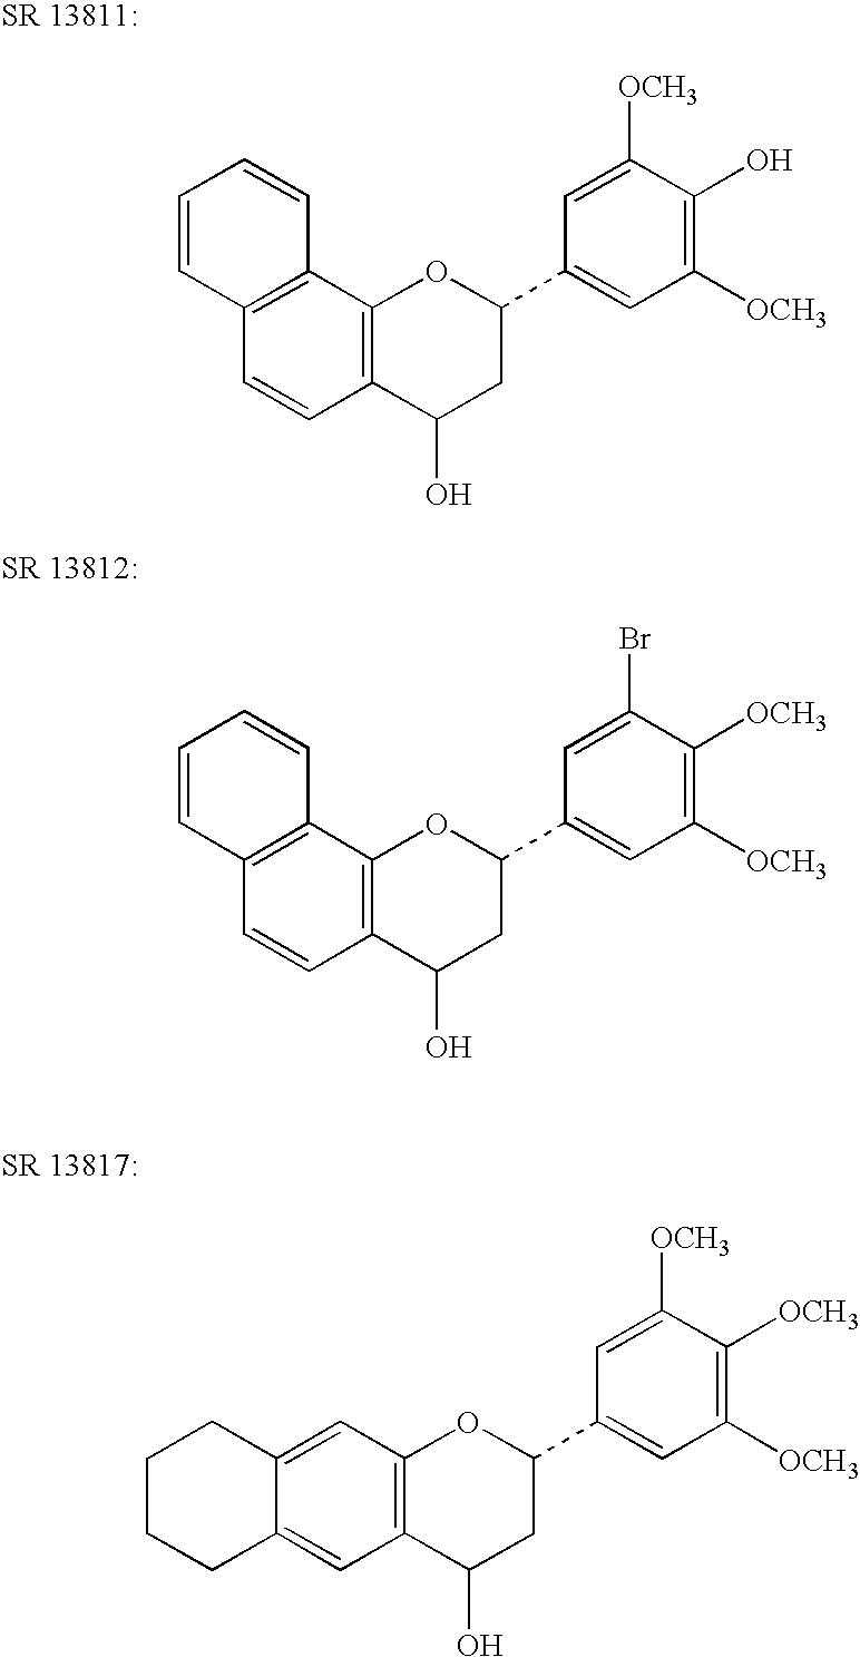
C12=C(C3=C(C=C1)C(O)CC(C1=CC([OCH3])=C(O)C([OCH3])=C1)O3)C=CC=C2.C12=C(C3=C(C=C1)C(O)CC(C1=CC([OCH3])=C([OCH3])C(Br)=C1)O3)C=CC=C2.C12=CC3=C(C=C1CCCC2)C(O)CC(C1=CC([OCH3])=C([OCH3])C([OCH3])=C1)O3
